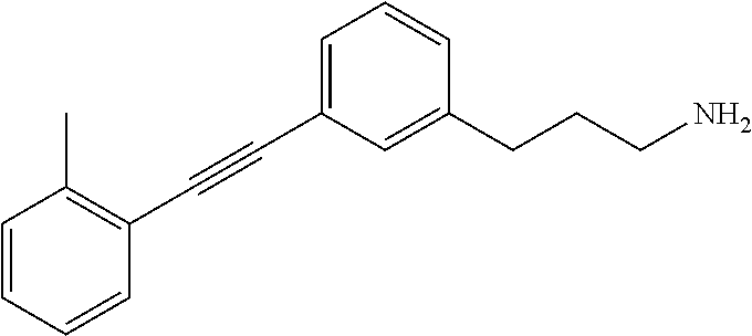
C1=C(C#CC2=C(C)C=CC=C2)C=C(CCCN)C=C1
